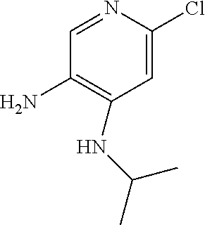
C1=C(Cl)N=CC(N)=C1NC(C)C
